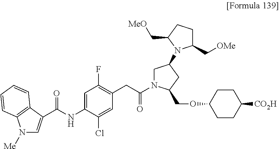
C1=C(C(NC2=CC(F)=C(CC(=O)N3CC(N4C(C[OMe])CCC4C[MeO])CC3COC3CCC([CO2H])CC3)C=C2Cl)=O)C2=C(C=CC=C2)N1[Me]
